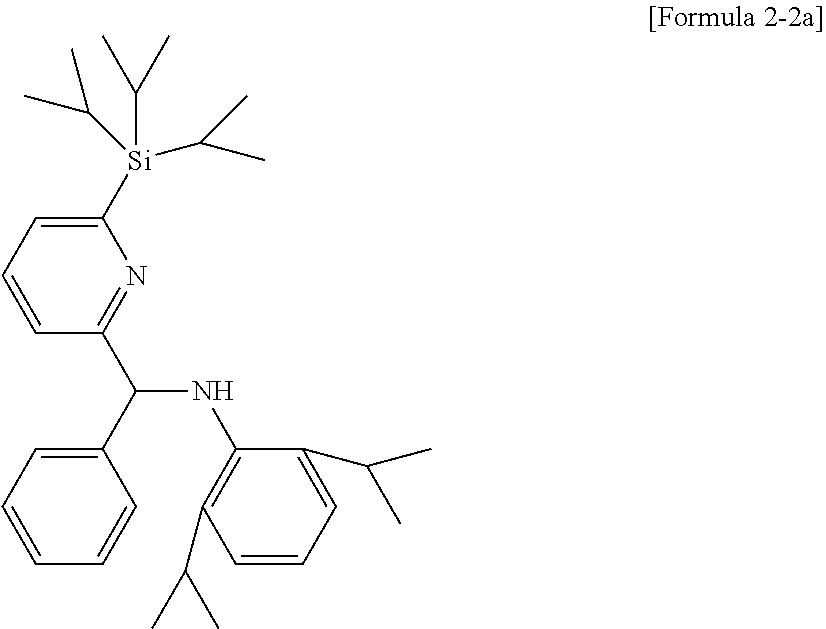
C1([Si](C(C)C)(C(C)C)C(C)C)=CC=CC(C(NC2=C(C(C)C)C=CC=C2C(C)C)C2=CC=CC=C2)=N1
